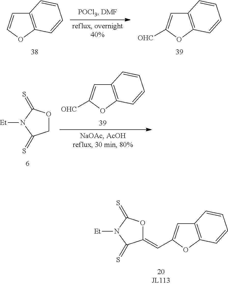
C12=C(OC=C1)C=CC=C2.C12=C(OC([OHC])=C1)C=CC=C2.C12=C(OC([OHC])=C1)C=CC=C2.C1OC(=S)N([Et])C1=S.C1(=CC2=CC3=C(O2)C=CC=C3)OC(=S)N([Et])C1=S
